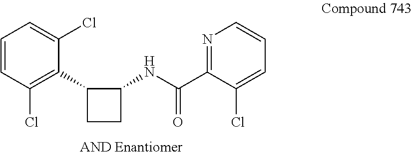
C1=CC(Cl)=C(C2CCC2NC(C2=NC=CC=C2Cl)=O)C(Cl)=C1
